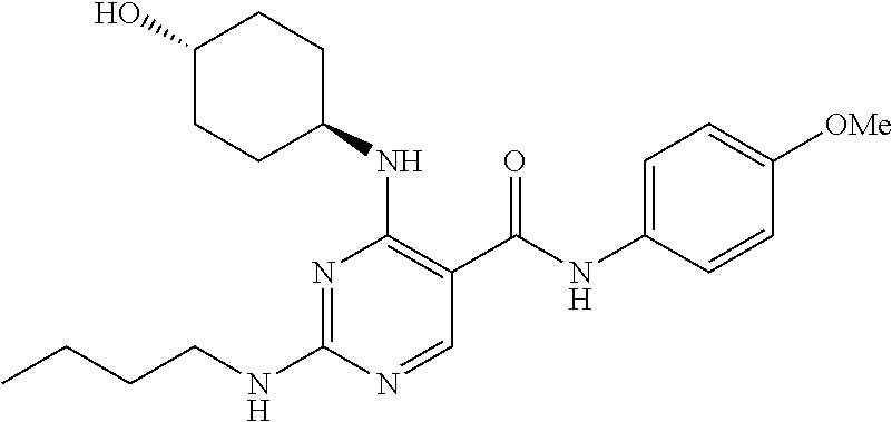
CCCCNC1=NC(NC2CCC(O)CC2)=C(C(NC2=CC=C([OMe])C=C2)=O)C=N1
